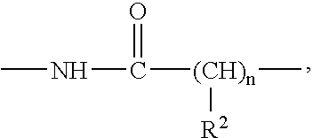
[(CH)n](C)([R2])C(=O)NC
